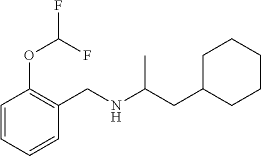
C1=CC(OC(F)F)=C(CNC(CC2CCCCC2)C)C=C1
